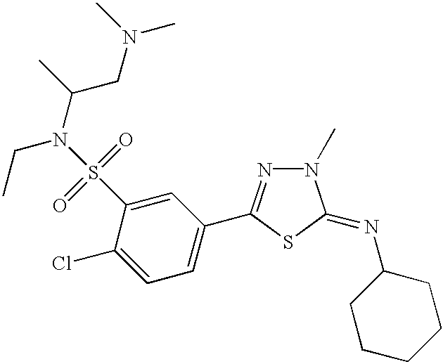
C1=C(Cl)C(S(N(C(CN(C)C)C)CC)(=O)=O)=CC(C2=NN(C)C(=NC3CCCCC3)S2)=C1
